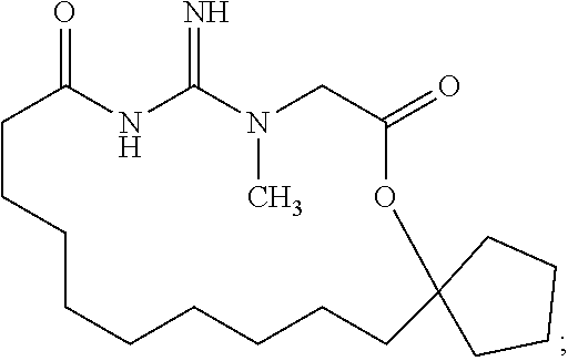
C1CCCCCCCCC2(OC(=O)CN(C)C(=N)NC1=O)CCCC2
